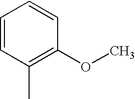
C1=CC(OC)=C(C)C=C1
